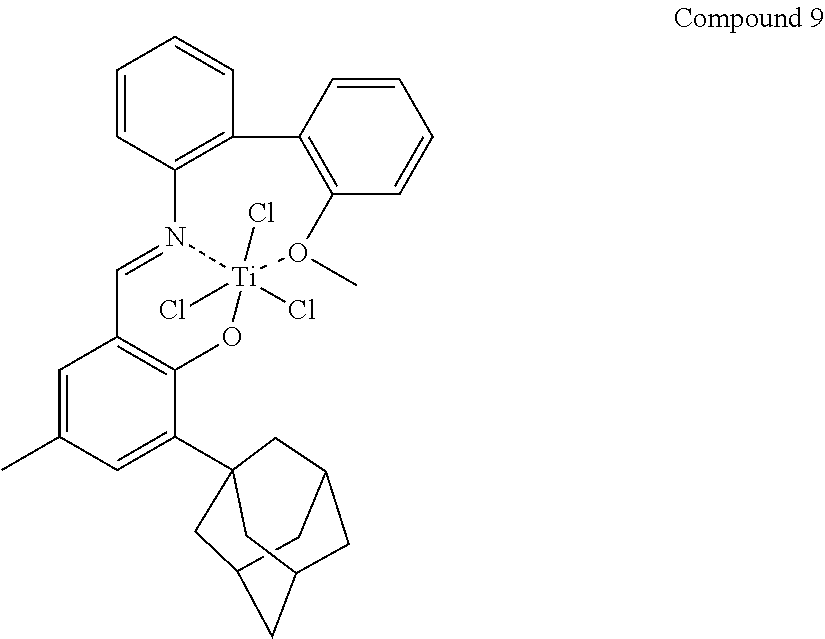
C1=C(C)C=C(C23CC4CC(CC(C4)C2)C3)C2=C1C=N1C3=C(C=CC=C3)C3=C(C=CC=C3)O(C)[Ti]1(Cl)(Cl)(Cl)O2
